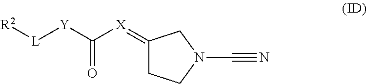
C1(=[X]C([Y][L][R2])=O)CCN(C#N)C1
